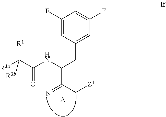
[A].C(C(NC(CC1=CC(F)=CC(F)=C1)C(C[Z1])=N)=O)([R1])([R3a])[R3b]
